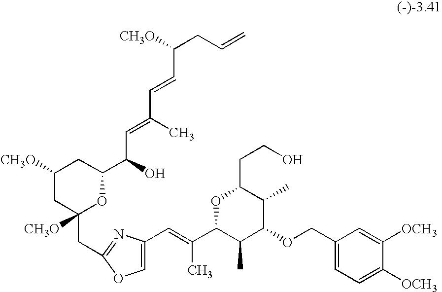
C(=C(C)C1C(C)C(OCC2=CC=C([OCH3])C([OCH3])=C2)C(C)C(CCO)O1)C1=COC(CC2([CH3O])CC([CH3O])CC(C(O)C=C(C=CC(CC=C)[CH3O])C)O2)=N1
